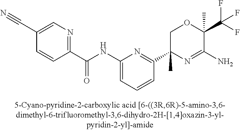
C1(C(NC2=CC=CC(C3(C)N=C(N)C(C)(C(F)(F)F)OC3)=N2)=O)=NC=C(C#N)C=C1
